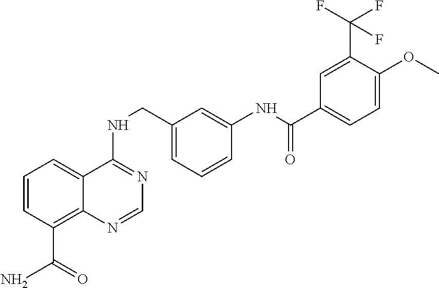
C(NC1=NC=NC2=C(C(=O)N)C=CC=C12)C1=CC=CC(NC(C2=CC=C(OC)C(C(F)(F)F)=C2)=O)=C1
